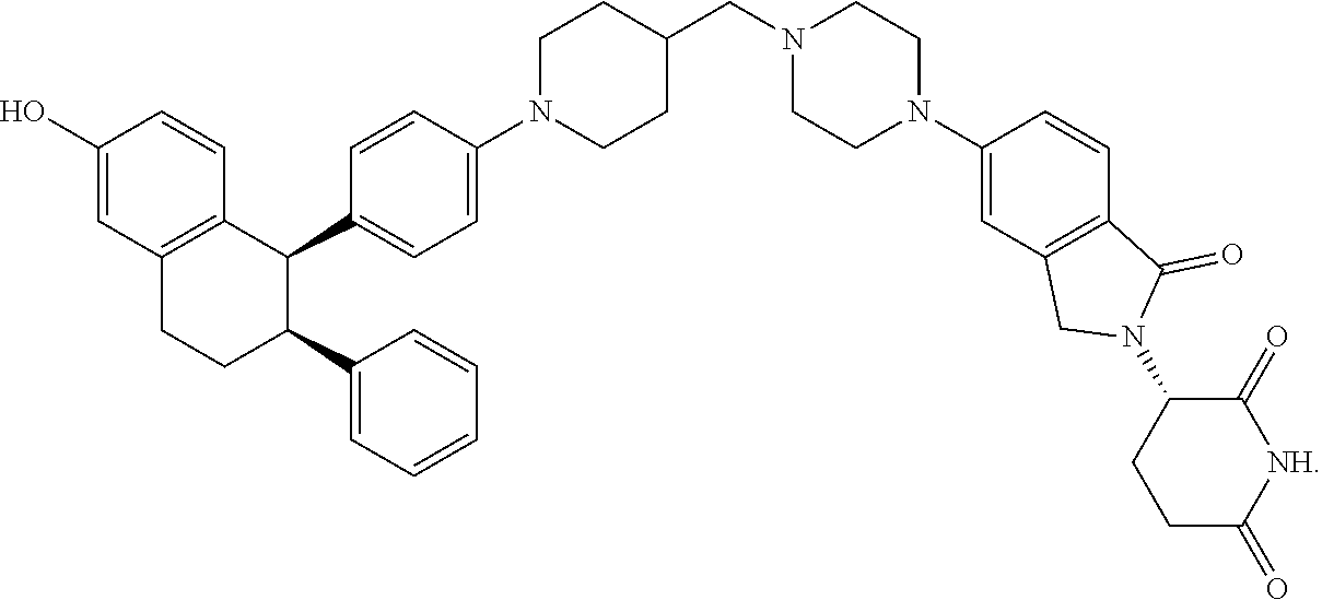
N1(CC2CCN(C3=CC=C(C4C5=C(C=C(O)C=C5)CCC4C4=CC=CC=C4)C=C3)CC2)CCN(C2=CC3=C(C=C2)C(=O)N(C2CCC(=O)[NH]C2=O)C3)CC1
